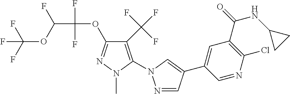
N1=CC(C2=CC(C(=O)NC3CC3)=C(Cl)N=C2)=CN1C1=C(C(F)(F)F)C(OC(C(OC(F)(F)F)F)(F)F)=NN1C
